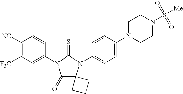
C1([NC])=C([F3C])C=C(N2C(=O)C3(N(C4=CC=C(N5CCN(S(=O)(=O)[Me])CC5)C=C4)C2=S)CCC3)C=C1
